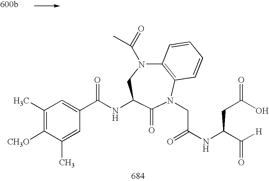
N(C1CN(C(=O)C)C2=C(N(CC(=O)NC(C([H])=O)CC(O)=O)C1=O)C=CC=C2)C(=O)C1=CC(C)=C([CH3O])C(C)=C1
